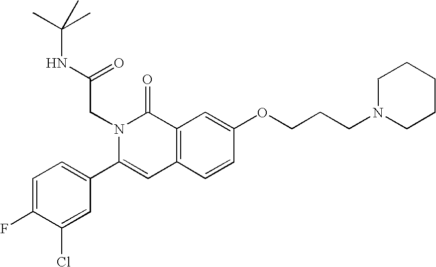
C1=C(F)C(Cl)=CC(C2=CC3=C(C(=O)N2CC(=O)NC(C)(C)C)C=C(OCCCN2CCCCC2)C=C3)=C1
